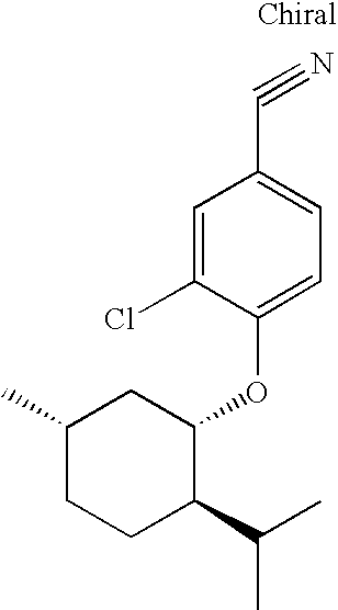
C1=C(Cl)C(OC2CC(C)CCC2C(C)C)=CC=C1C#N
